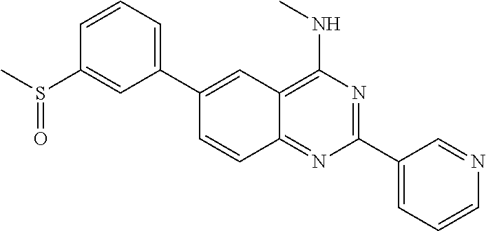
C1(C2=CC=CC(S(C)=O)=C2)=CC2=C(NC)N=C(C3=CC=CN=C3)N=C2C=C1
